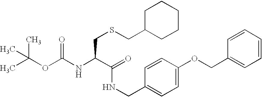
CC(OC(NC(C(=O)NCC1=CC=C(OCC2=CC=CC=C2)C=C1)CSCC1CCCCC1)=O)(C)C
